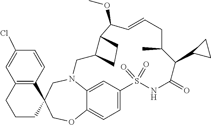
N12C3=CC(=CC=C3OCC3(C4=C(C=C(Cl)C=C4)CCC3)C1)S(=O)(=O)NC(=O)C(C1CC1)C(C)CC=CC(OC)C1C(C2)CC1
